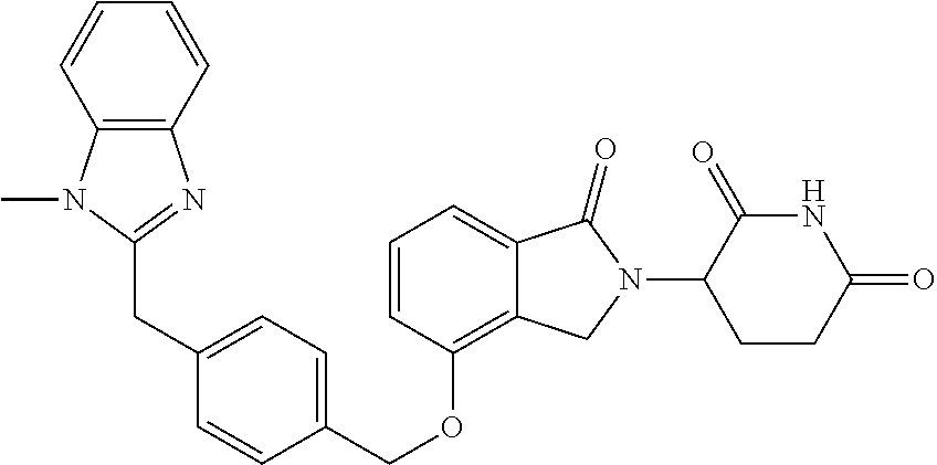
C1=CC(OCC2=CC=C(CC3=NC4=C(N3C)C=CC=C4)C=C2)=C2C(=C1)C(=O)N(C1CCC(=O)NC1=O)C2
